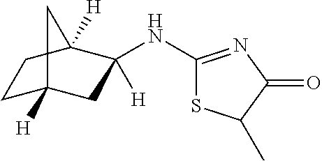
C1C2([H])CC(NC3=NC(=O)C(C)S3)([H])C([H])(C1)C2
